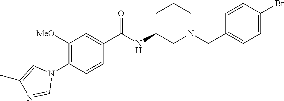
C1(N2C=C(C)N=C2)=C([MeO])C=C(C(NC2CN(CC3=CC=C(Br)C=C3)CCC2)=O)C=C1
